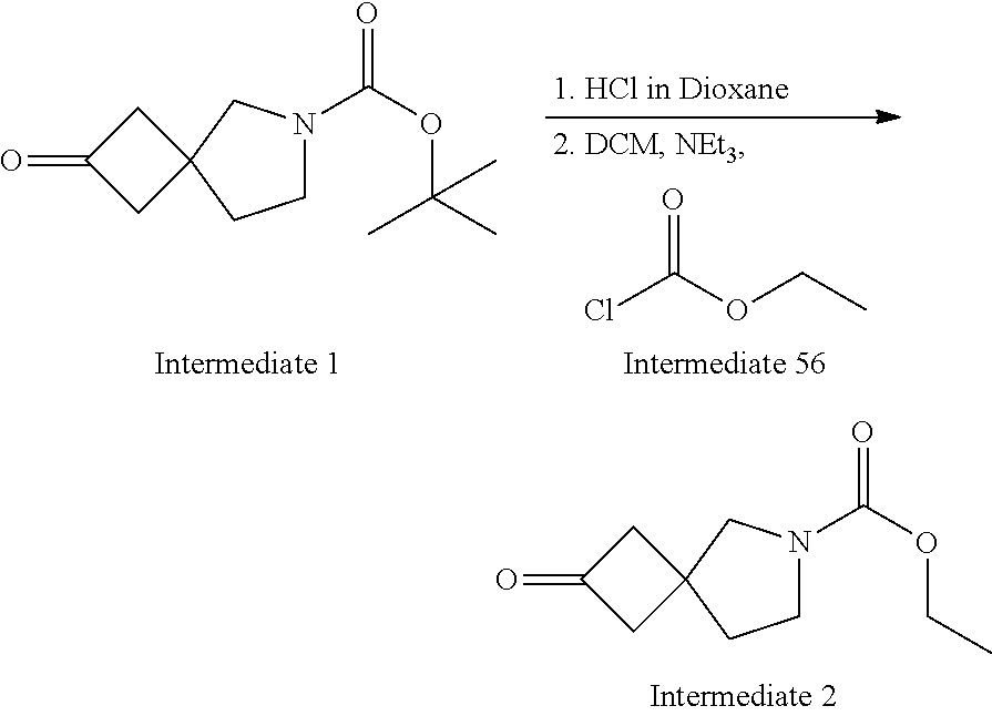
C(=O)(OCC)Cl.C1N(C(OC(C)(C)C)=O)CC2(C1)CC(=O)C2.C1N(C(OCC)=O)CC2(C1)CC(=O)C2
